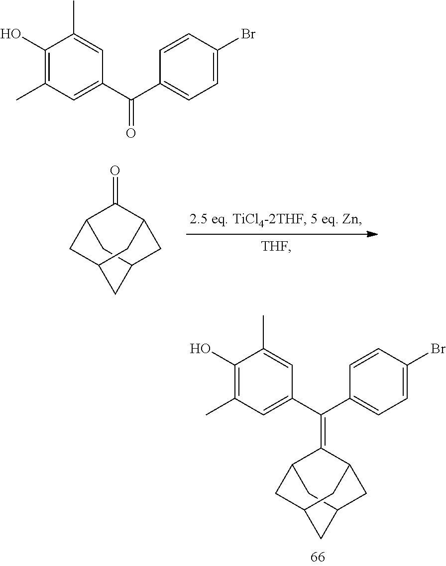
C12CC3C(=O)C(C1)CC(C3)C2.C1(O)=C(C)C=C(C(C2=CC=C(Br)C=C2)=C2C3CC4CC2CC(C3)C4)C=C1C.C1(O)=C(C)C=C(C(C2=CC=C(Br)C=C2)=O)C=C1C
